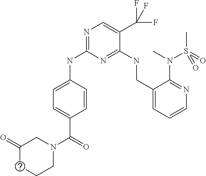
N(C1=NC=C(C(F)(F)F)C(NCC2=CC=CN=C2N(S(=O)(C)=O)C)=N1)C1=CC=C(C(=O)N2CC(=O)CCC2)C=C1
